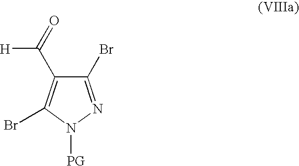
C1(Br)=NN([PG])C(Br)=C1C(=O)[H]
